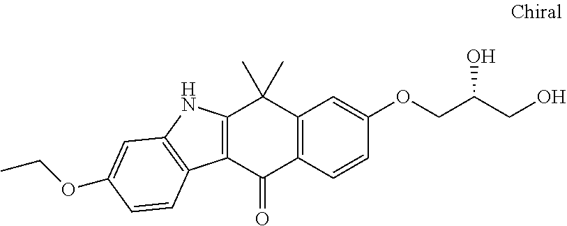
C12=C(C=CC(OCC(CO)O)=C1)C(=O)C1=C(C2(C)C)NC2=C1C=CC(OCC)=C2
